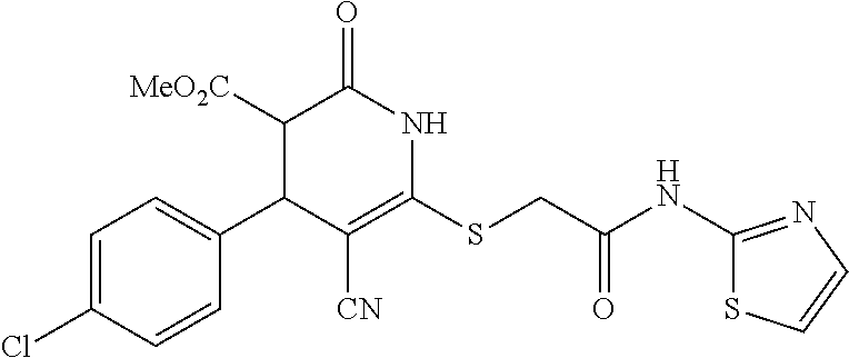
C1(C2C([CN])=C(SCC(NC3=NC=CS3)=O)NC(=O)C2[MeO2C])=CC=C(Cl)C=C1
